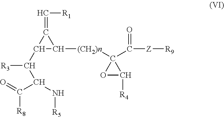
C1([(CH2)n]C2(C(=O)[Z][R9])OC2[R4])C(C(C(C(=O)[R8])N[R5])[R3])C1=C[R1]
